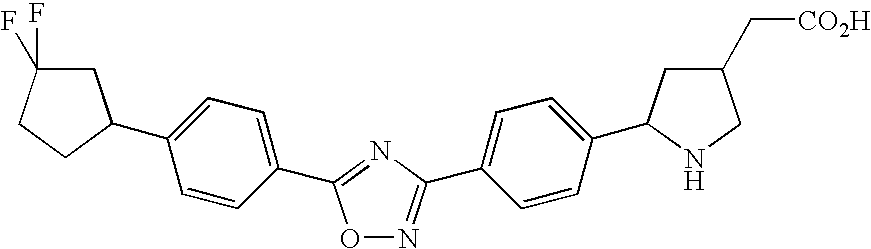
O1N=C(C2=CC=C(C3CC(C[CO2H])CN3)C=C2)N=C1C1=CC=C(C2CC(F)(F)CC2)C=C1
